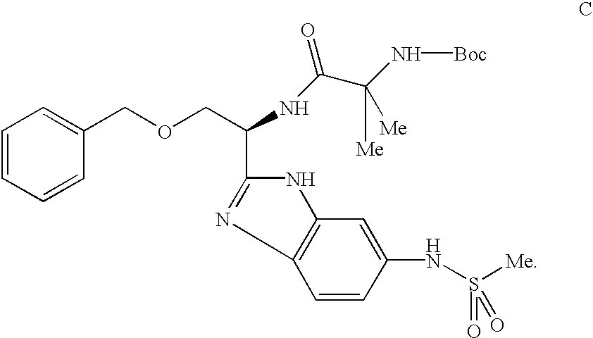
C1=CC=CC(COCC(NC(C(N[Boc])([Me])[Me])=O)C2=NC3=C(N2)C=C(NS([Me])(=O)=O)C=C3)=C1
